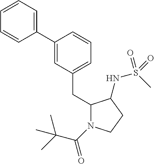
C1=CC=C(C2=CC(CC3N(C(=O)C(C)(C)C)CCC3NS(C)(=O)=O)=CC=C2)C=C1
